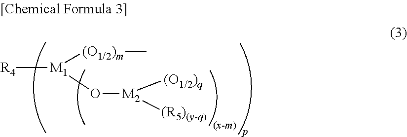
[R4][M1]([(O1/2)m]C)O[M2]([(O1/2)q])[(R5)(y-q)]
